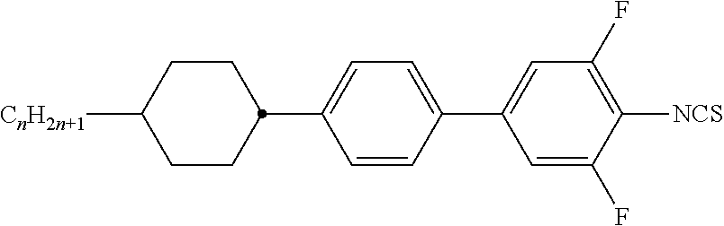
C1CC(C2=CC=C(C3=CC(F)=C([NCS])C(F)=C3)C=C2)CCC1[CnH2n+1]
